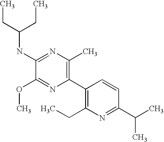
C1(NC(CC)CC)=NC(C)=C(C2=C(CC)N=C(C(C)C)C=C2)N=C1OC
